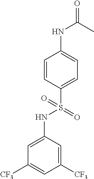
C1=CC(S(=O)(NC2=CC([CF3])=CC([CF3])=C2)=O)=CC=C1NC(=O)C
